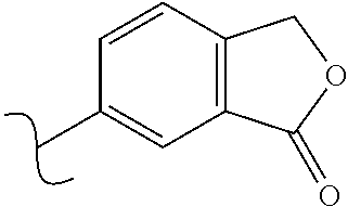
C1=CC2=C(C=C1C)C(=O)OC2
